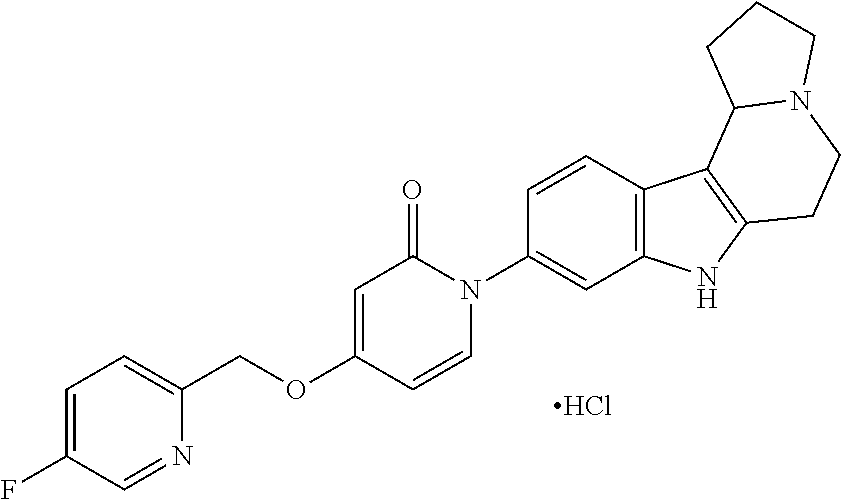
Cl.O(C1=CC(=O)N(C2=CC3=C(C=C2)C2=C(N3)CCN3C2CCC3)C=C1)CC1=CC=C(F)C=N1
